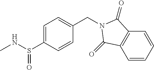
C1=C(S(NC)=O)C=CC(CN2C(=O)C3=C(C=CC=C3)C2=O)=C1
